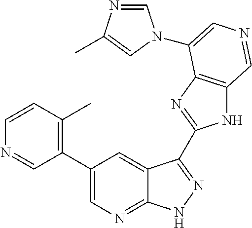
C1(C2=CN=C3C(=C2)C(C2=NC4=C(N2)C=NC=C4N2C=NC(C)=C2)=NN3)=C(C)C=CN=C1
